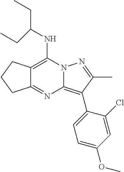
C(C(NC1=C2C(=NC3=C(C4=CC=C(OC)C=C4Cl)C(C)=NN13)CCC2)CC)C
